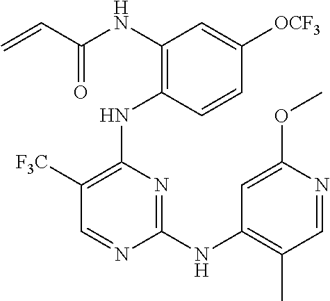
N(C1=C(NC2=C([F3C])C=NC(NC3=C(C)C=NC(OC)=C3)=N2)C=CC([OCF3])=C1)C(C=C)=O
